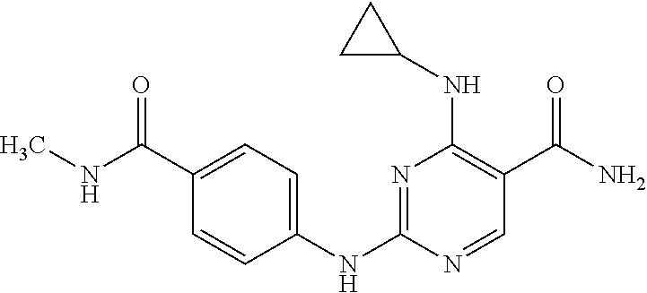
N1=C(NC2=CC=C(C(NC)=O)C=C2)N=CC(C(N)=O)=C1NC1CC1
